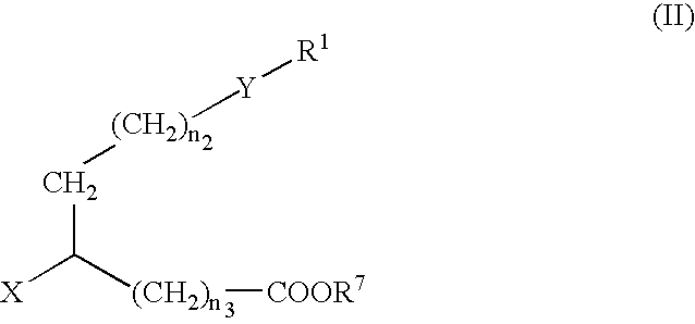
[(CH2)n]([Y][R1])CC([X])[(CH2)n][COOR7]
